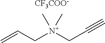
C=CC[N+](CC#C)(C)C.[CF3COO-]
